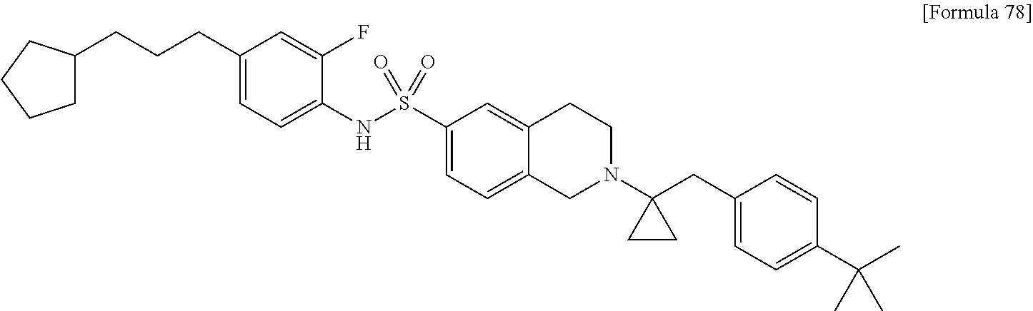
C1(CCCC2CCCC2)=CC=C(NS(C2=CC=C3C(=C2)CCN(C2(CC4=CC=C(C(C)(C)C)C=C4)CC2)C3)(=O)=O)C(F)=C1
